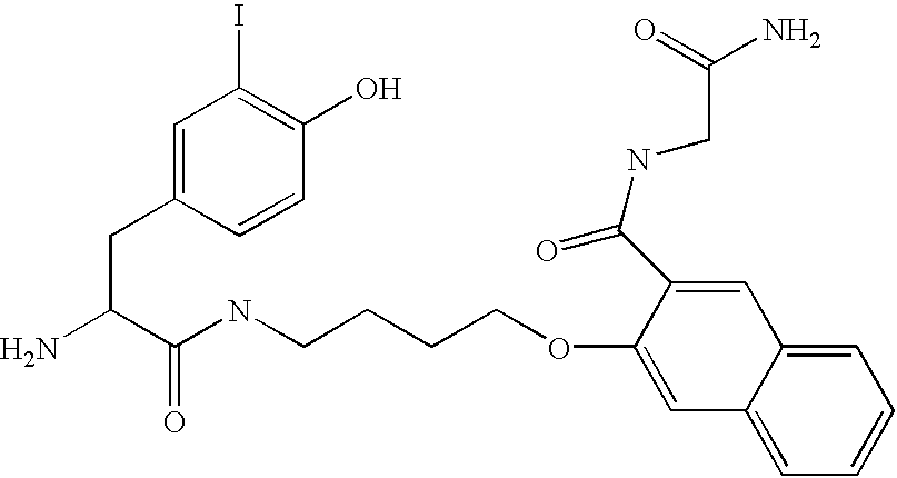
NC(C(NCCCCOC1=CC2=CC=CC=C2C=C1C(NCC(=O)N)=O)=O)CC1=CC(I)=C(O)C=C1
